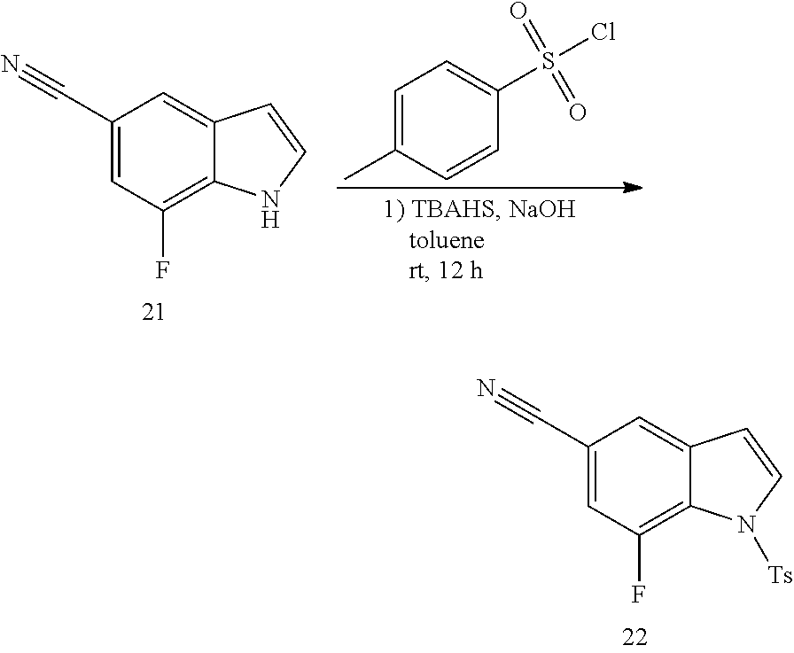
C1(C#N)=CC(F)=C2C(=C1)C=CN2[Ts].C1(C#N)=CC(F)=C2C(=C1)C=CN2.C1(C)=CC=C(S(Cl)(=O)=O)C=C1
